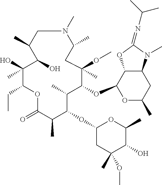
N1(C)CC(C)C(O)C(O)(C)C(CC)OC(=O)C(C)C(OC2CC(C)(OC)C(O)C(C)O2)C(C)C(OC2C3C(CC(C)O2)N(C)C(=NC(C)C)O3)C(C)(OC)CC1C
